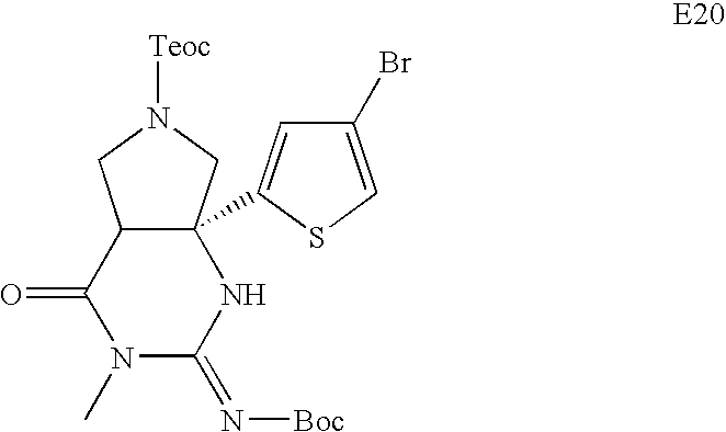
C1(=O)N(C)C(=N[Boc])NC2(C3=CC(Br)=CS3)C1CN([Teoc])C2
